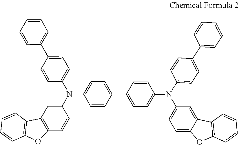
C1=CC(C2=CC=C(N(C3=CC=C(C4=CC=C(N(C5=CC=C6C(=C5)C5=C(C=CC=C5)O6)C5=CC=C(C6=CC=CC=C6)C=C5)C=C4)C=C3)C3=CC4=C(C=C3)OC3=C4C=CC=C3)C=C2)=CC=C1
